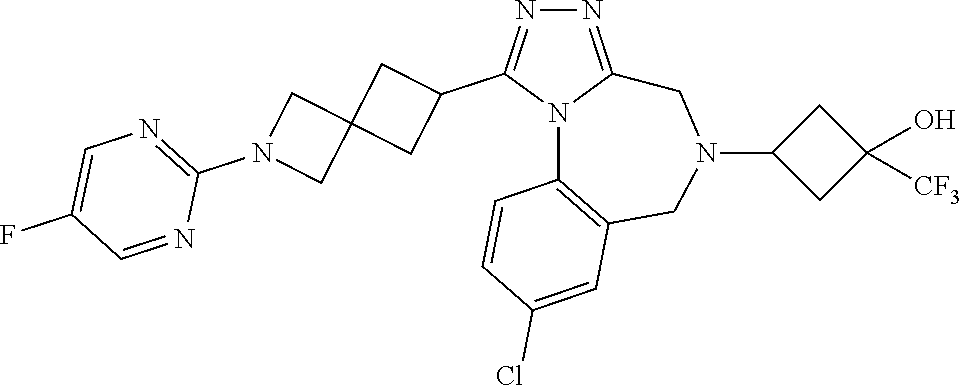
N1=C2N(C(C3CC4(C3)CN(C3=NC=C(F)C=N3)C4)=N1)C1=C(CN(C3CC(O)([CF3])C3)C2)C=C(Cl)C=C1
